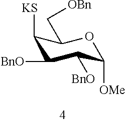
C1([KS])C([BnO])C([BnO])C([OMe])OC1C[OBn]
